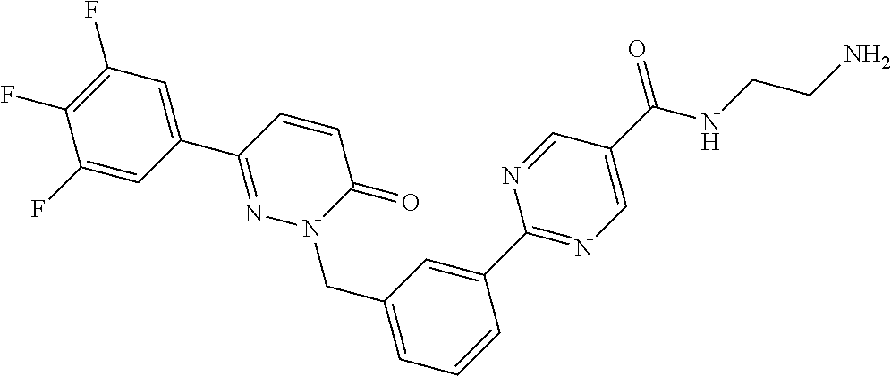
C1=C(C2=NC=C(C(NCCN)=O)C=N2)C=CC=C1CN1N=C(C2=CC(F)=C(F)C(F)=C2)C=CC1=O
